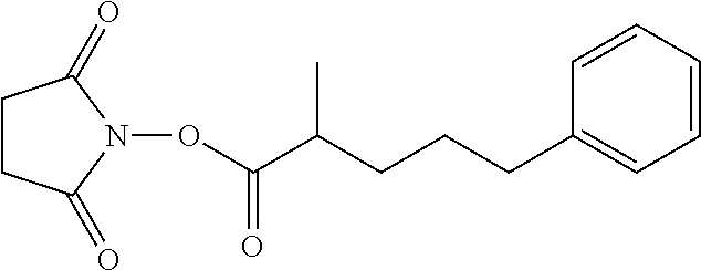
C1=CC=CC(CCCC(C(ON2C(=O)CCC2=O)=O)C)=C1
